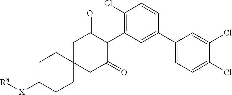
C1C([X][R8])CCC2(C1)CC(=O)C(C1=C(Cl)C=CC(C3=CC=C(Cl)C(Cl)=C3)=C1)C(=O)C2
